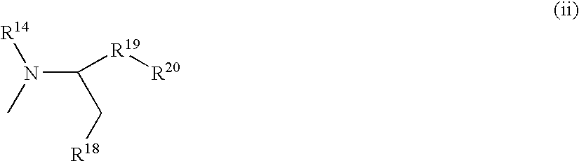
N(C(C[R18])[R19][R20])(C)[R14]
